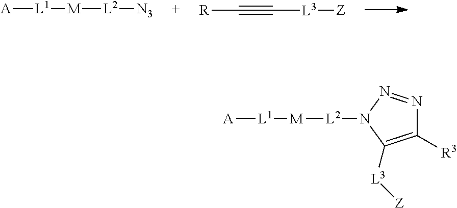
[N3][L2][M][L1][A].C(#C[L3][Z])[R].C1([R3])=C([L3][Z])N([L2][M][L1][A])N=N1
